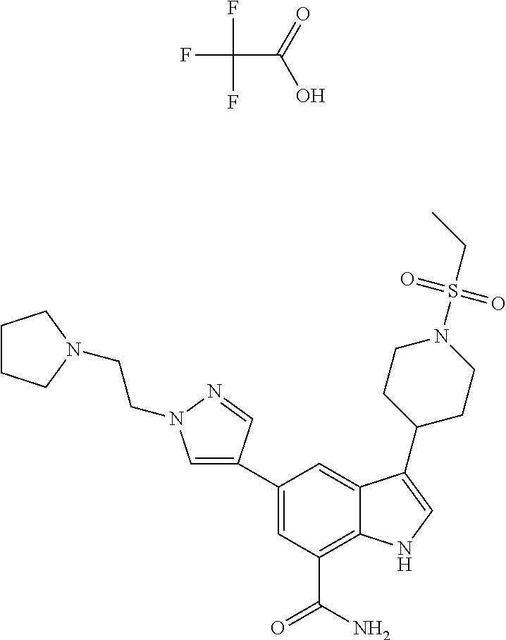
C1(C2=CN(CCN3CCCC3)N=C2)=CC(C(N)=O)=C2C(=C1)C(C1CCN(S(CC)(=O)=O)CC1)=CN2.FC(F)(F)C(=O)O
